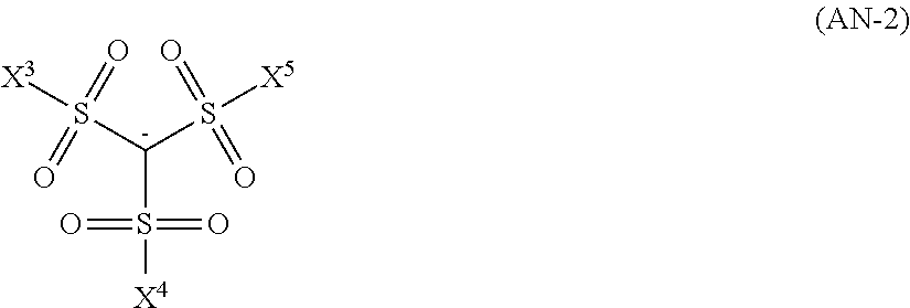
[C-](S(=O)(=O)[X4])(S(=O)(=O)[X3])S(=O)(=O)[X5]
